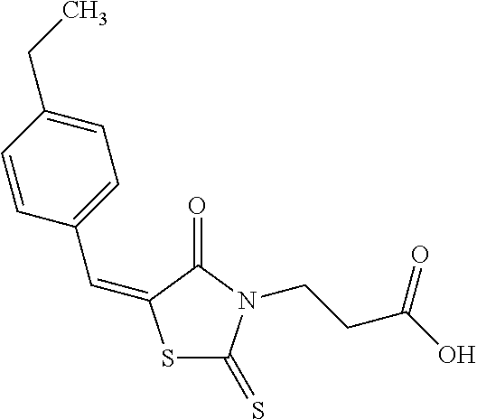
S1C(=S)N(CCC(O)=O)C(=O)C1=CC1=CC=C(CC)C=C1
